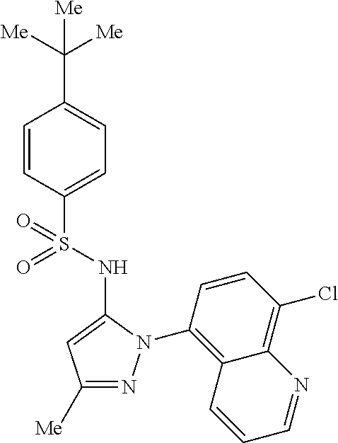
C1=CC(S(=O)(NC2=CC([Me])=NN2C2=C3C(=C(Cl)C=C2)N=CC=C3)=O)=CC=C1C([Me])([Me])[Me]
